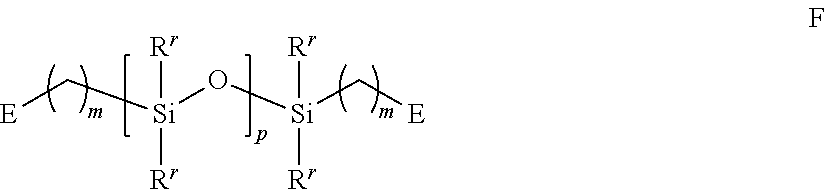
[E]C[Si](O[Si]([Rr])([Rr])C[E])([Rr])[Rr]
